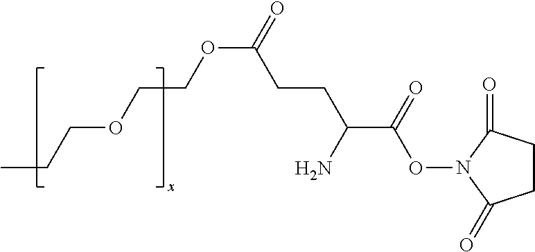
CCCOCCOC(=O)CCC(C(=O)ON1C(=O)CCC1=O)N
